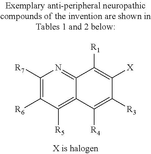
C1([R7])=C([R6])C([R5])=C2C(=N1)C([R1])=C([X])C([R3])=C2[R4]
